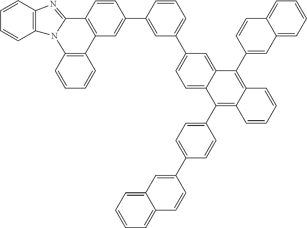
C1=CC2=C(C=C1)N1C(=NC3=C1C=CC=C3)C1=C2C=C(C2=CC(C3=CC=C4C(=C3)C(C3=CC5=CC=CC=C5C=C3)=C3C(=C4C4=CC=C(C5=CC6=CC=CC=C6C=C5)C=C4)C=CC=C3)=CC=C2)C=C1
